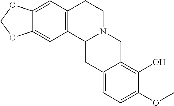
C12=CC3=C(C=C1OCO2)CCN1C3CC2=CC=C(OC)C(O)=C2C1
